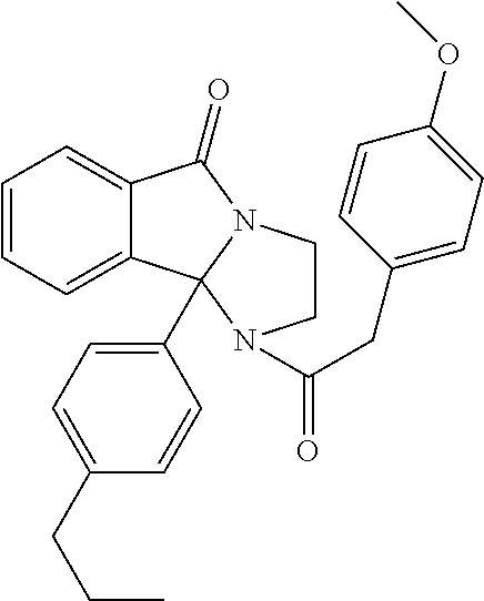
C12=CC=CC=C1C1(C3=CC=C(CCC)C=C3)N(C2=O)CCN1C(CC1=CC=C(OC)C=C1)=O
